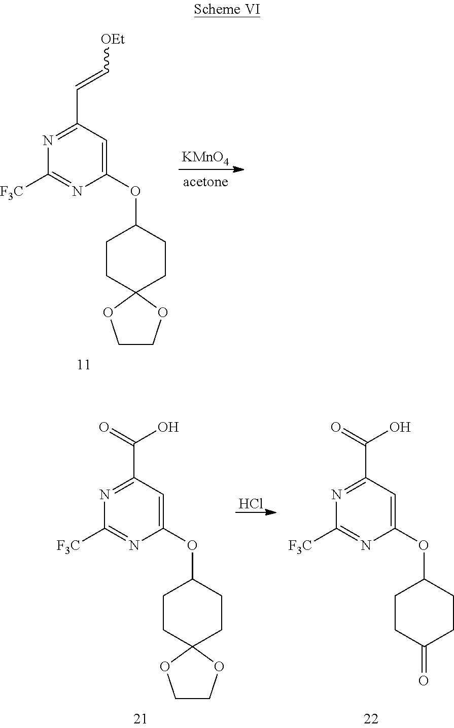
N1=C(C=C[OEt])C=C(OC2CCC3(CC2)OCCO3)N=C1[F3C].[KMnO4].N1=C(C(O)=O)C=C(OC2CCC3(CC2)OCCO3)N=C1[F3C].Cl.N1=C(C(O)=O)C=C(OC2CCC(=O)CC2)N=C1[F3C]
